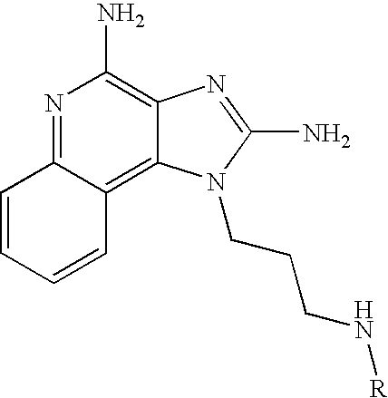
C1=CC=CC2=NC(N)=C3C(=C12)N(CCCN[R])C(N)=N3
